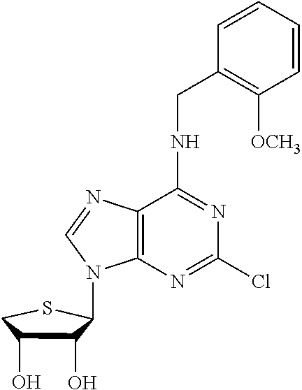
C12=C(N=C(Cl)N=C1NCC1=C([OCH3])C=CC=C1)N(C1C(O)C(O)CS1)C=N2
